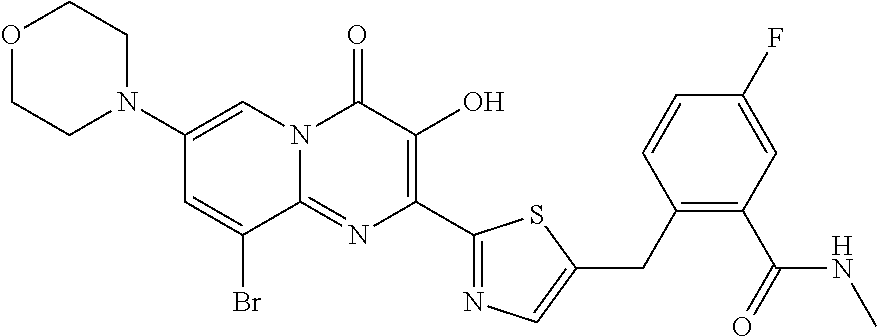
O1CCN(C2=CN3C(=NC(C4=NC=C(CC5=C(C(=O)NC)C=C(F)C=C5)S4)=C(O)C3=O)C(Br)=C2)CC1
